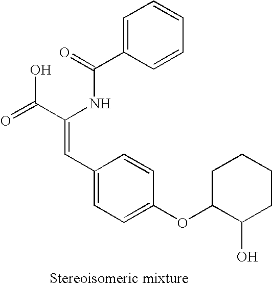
C(=O)(NC(C(=O)O)=CC1=CC=C(OC2C(O)CCCC2)C=C1)C1=CC=CC=C1
